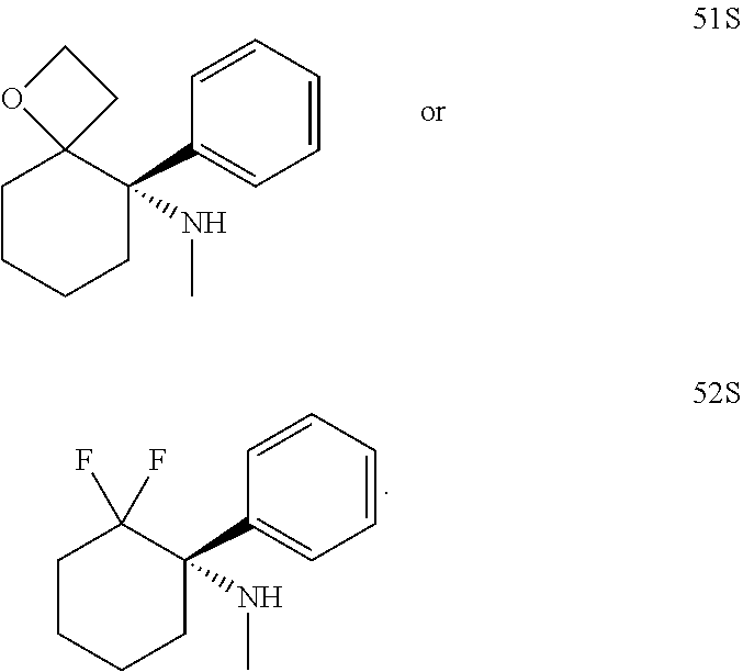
C1=CC=CC(C2(NC)C3(CCCC2)OCC3)=C1.C1=CC=CC(C2(NC)C(F)(F)CCCC2)=C1
